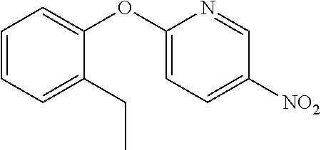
C1=C(OC2=CC=CC=C2CC)N=CC([NO2])=C1
